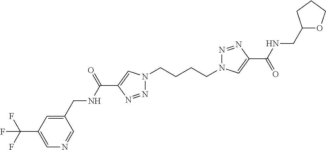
N1(CCCCN2N=NC(C(=O)NCC3OCCC3)=C2)N=NC(C(NCC2=CC(C(F)(F)F)=CN=C2)=O)=C1
